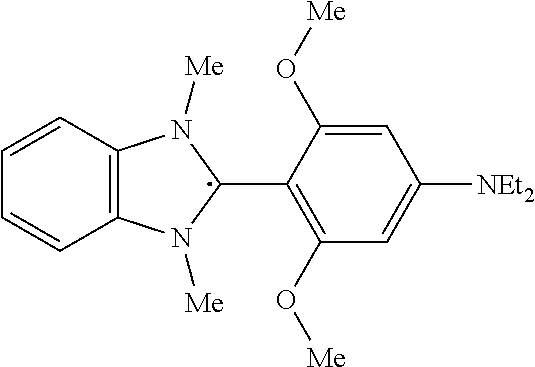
C1=CC2=C(C=C1)N([Me])C(C1=C(O[Me])C=C([NEt2])C=C1O[Me])N2[Me]
